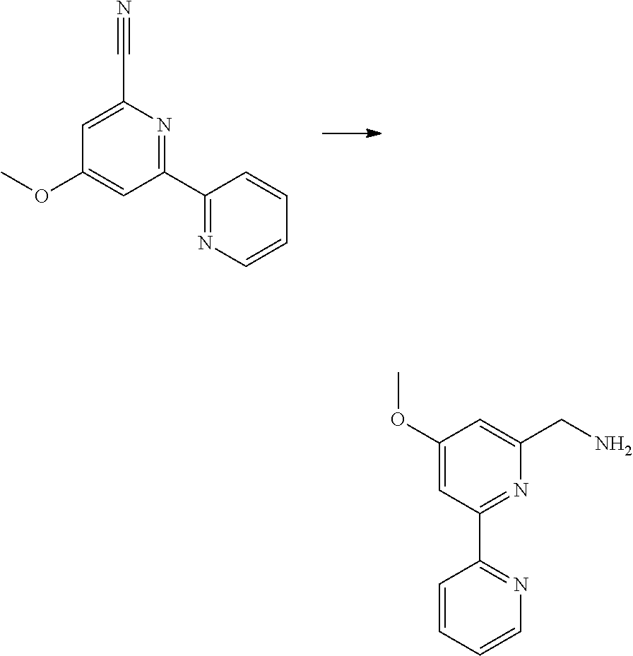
C1=CC(C2=NC(C#N)=CC(OC)=C2)=NC=C1.C1(OC)=CC(C2=NC=CC=C2)=NC(CN)=C1
